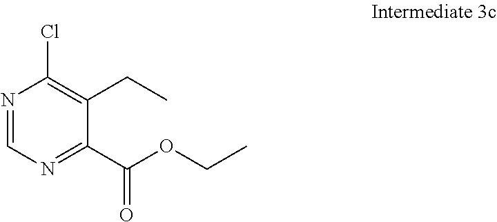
N1=CN=C(C(OCC)=O)C(CC)=C1Cl
